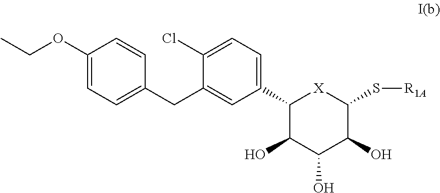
C1(OCC)=CC=C(CC2=CC(C3C(O)C(O)C(O)C(S[R1A])[X]3)=CC=C2Cl)C=C1
